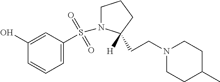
C1(O)=CC(S(N2CCCC2([H])CCN2CCC(C)CC2)(=O)=O)=CC=C1
